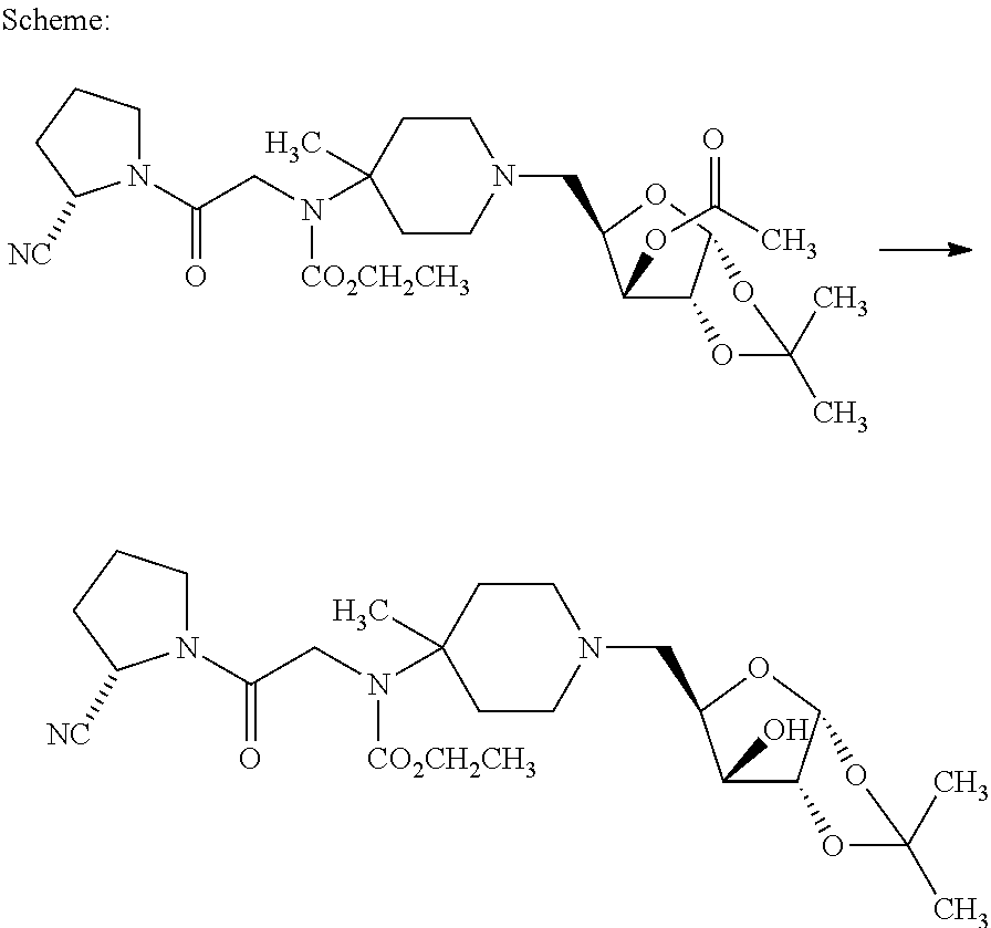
N1(C(CN(C2(C)CCN(CC3C(O)C4C(OC(C)(C)O4)O3)CC2)[CO2CH2CH3])=O)CCCC1[NC].N1(C(CN(C2(C)CCN(CC3C(OC(C)=O)C4C(OC(C)(C)O4)O3)CC2)[CO2CH2CH3])=O)CCCC1[NC]
